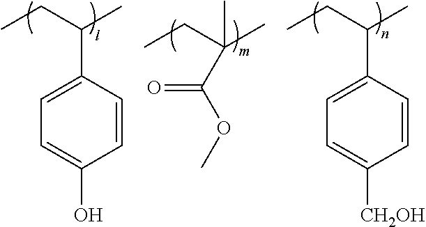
C1=CC(C(CC)C)=CC=C1O.C(C(CC)(C)C)(OC)=O.C1=CC(C(CC)C)=CC=C1[CH2OH]
